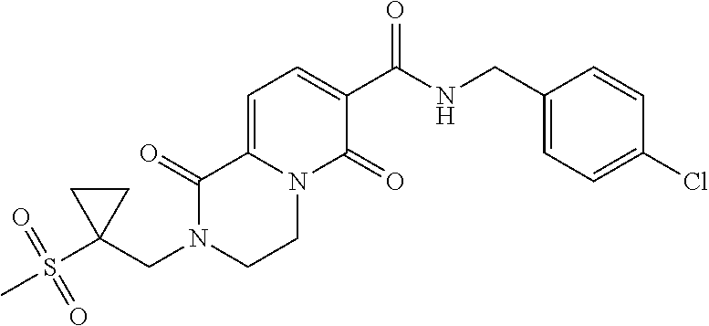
C(N1CCN2C(=CC=C(C(NCC3=CC=C(Cl)C=C3)=O)C2=O)C1=O)C1(S(C)(=O)=O)CC1
